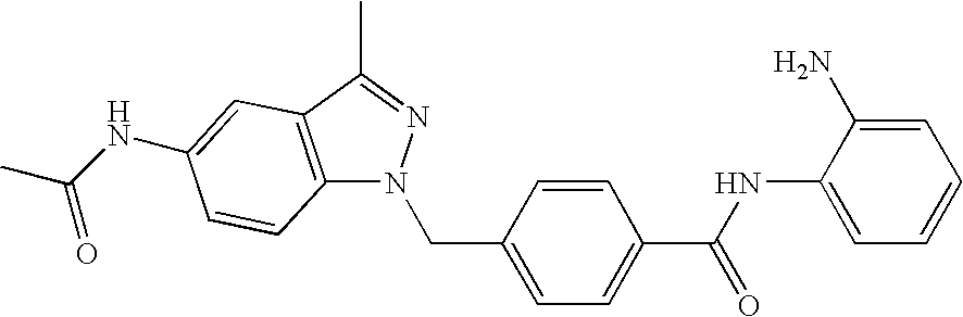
C1=C(N)C(NC(C2=CC=C(CN3C4=C(C(C)=N3)C=C(NC(C)=O)C=C4)C=C2)=O)=CC=C1
